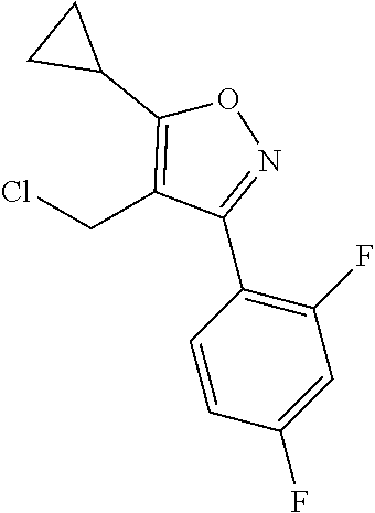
C1=CC(F)=CC(F)=C1C1=NOC(C2CC2)=C1CCl
